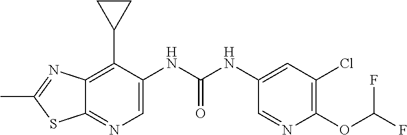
C12=C(C3CC3)C(NC(NC3=CC(Cl)=C(OC(F)F)N=C3)=O)=CN=C1SC(C)=N2
